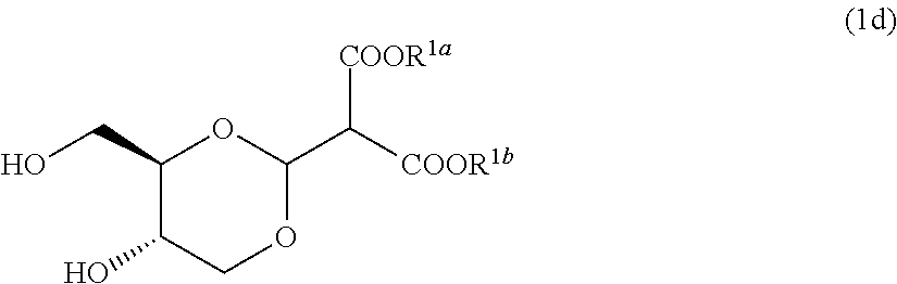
OCC1C(O)COC(C([COOR1b])[COOR1a])O1
